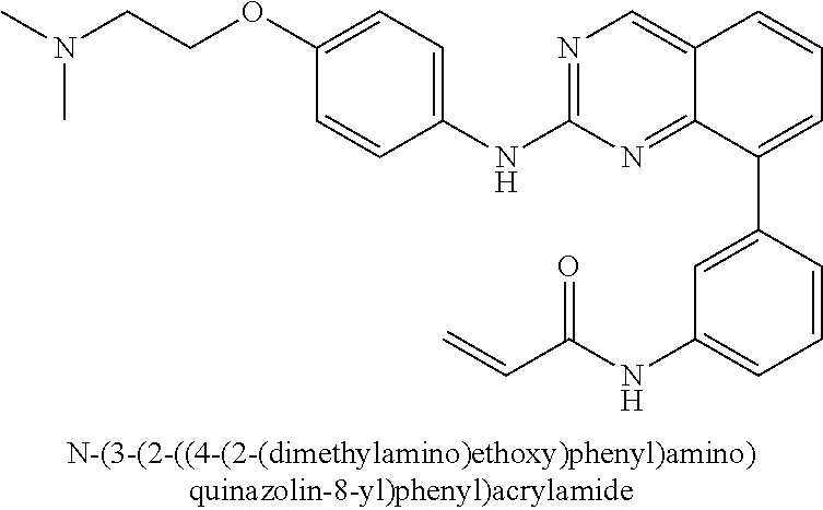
C1(NC2=NC=C3C(=N2)C(C2=CC(NC(C=C)=O)=CC=C2)=CC=C3)=CC=C(OCCN(C)C)C=C1
